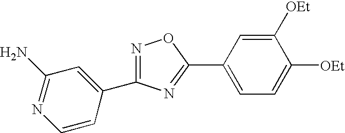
C1([OEt])=CC(C2=NC(C3=CC(N)=NC=C3)=NO2)=CC=C1[OEt]
